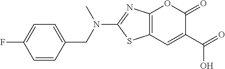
C12=C(C=C(C(O)=O)C(=O)O1)SC(N(CC1=CC=C(F)C=C1)C)=N2
